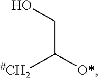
[#CH2]C([O*])CO
